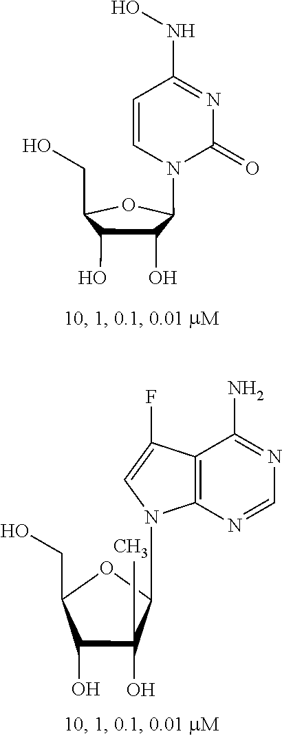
C(O)C1C(O)C(O)C(N2C(=O)N=C(NO)C=C2)O1.C12=C(N=CN=C1N)N(C1C(O)(C)C(O)C(CO)O1)C=C2F
